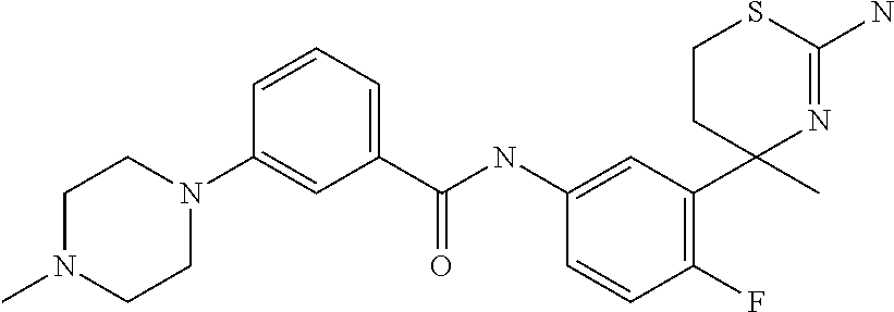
C(NC1=CC(C2(C)N=C(N)SCC2)=C(F)C=C1)(=O)C1=CC=CC(N2CCN(C)CC2)=C1
